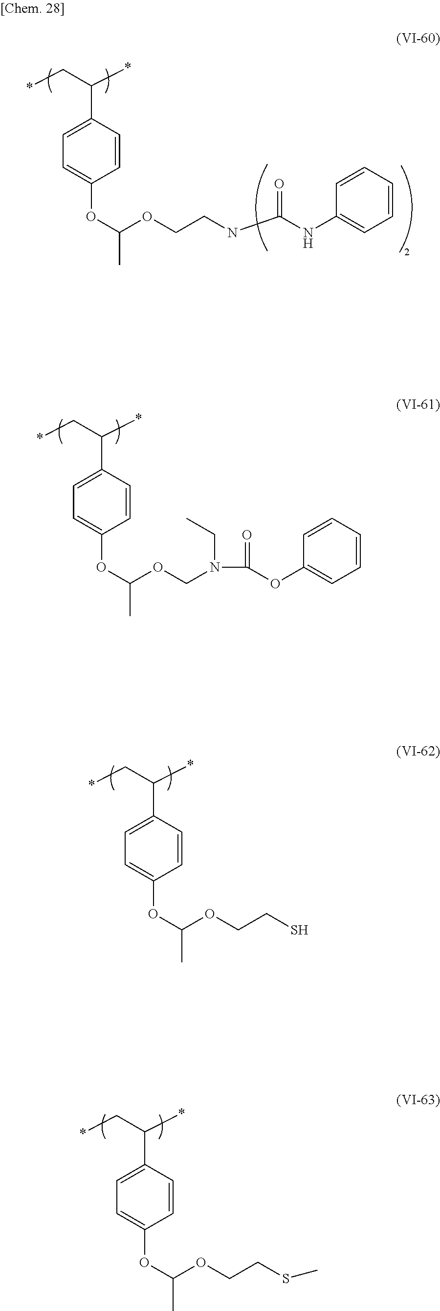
*CC(*)C1=CC=C(OC(OCN(C(=O)OC2=CC=CC=C2)CC)C)C=C1.*CC(*)C1=CC=C(OC(OCCS)C)C=C1.*CC(*)C1=CC=C(OC(OCCSC)C)C=C1.*CC(*)C1=CC=C(OC(OCCNC(=O)NC2=CC=CC=C2)C)C=C1
